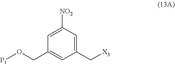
O(CC1=CC(C[X3])=CC([NO2])=C1)[P1]
